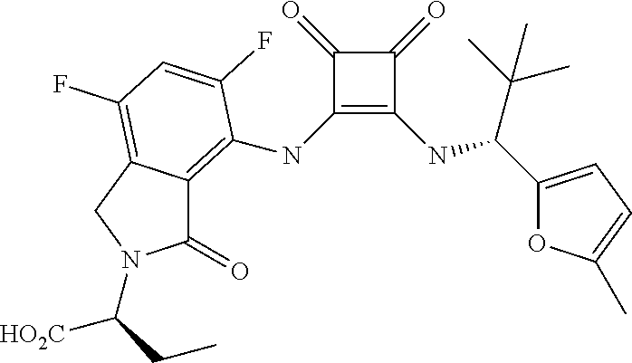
C1(NC2=C3C(=O)N(C([HO2C])CC)CC3=C(F)C=C2F)=C(NC(C2=CC=C(C)O2)C(C)(C)C)C(=O)C1=O
